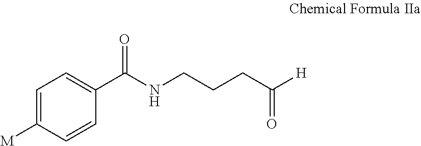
C1=C([M])C=CC(C(NCCCC([H])=O)=O)=C1
